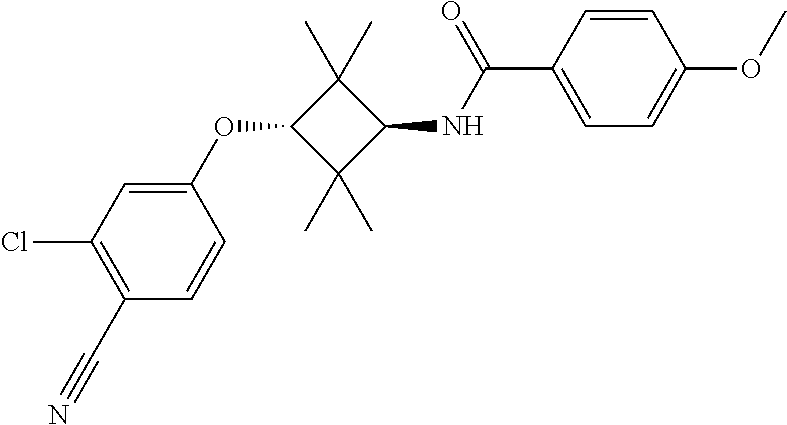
C1(OC2C(C)(C)C(NC(C3=CC=C(OC)C=C3)=O)C2(C)C)=CC(Cl)=C(C#N)C=C1
